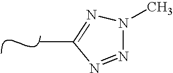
CC1=NN(C)N=N1
